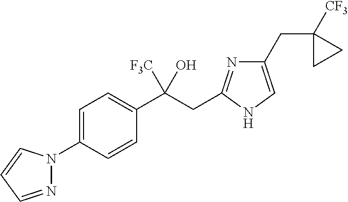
N1=CC=CN1C1=CC=C(C(CC2=NC(CC3([CF3])CC3)=CN2)([F3C])O)C=C1
